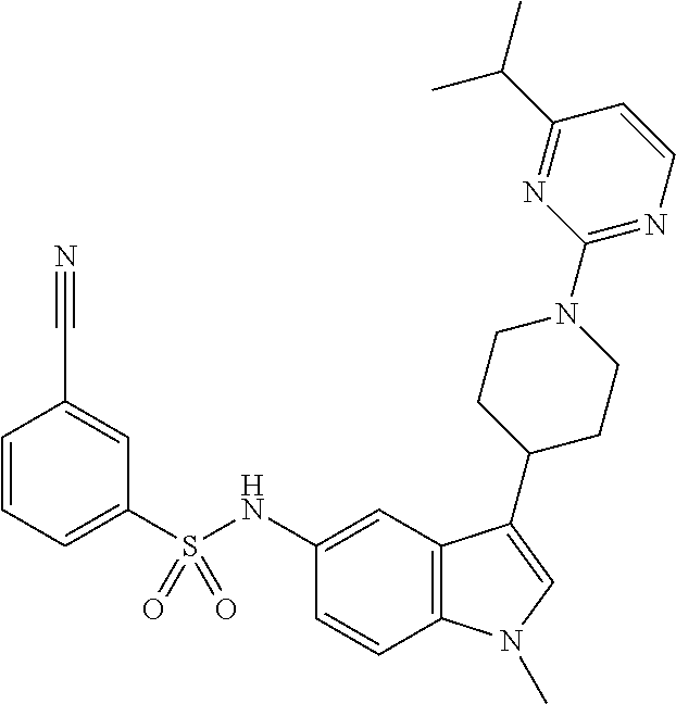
C1(S(NC2=CC3=C(C=C2)N(C)C=C3C2CCN(C3=NC=CC(C(C)C)=N3)CC2)(=O)=O)=CC=CC(C#N)=C1
